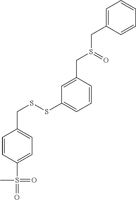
C1=C(CS(CC2=CC(SSCC3=CC=C(S(C)(=O)=O)C=C3)=CC=C2)=O)C=CC=C1
